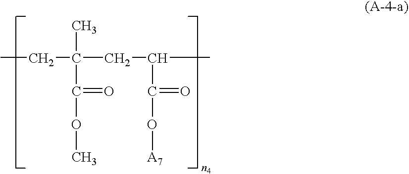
CCC(CC(C)C(=O)O[A7])(C(OC)=O)C
